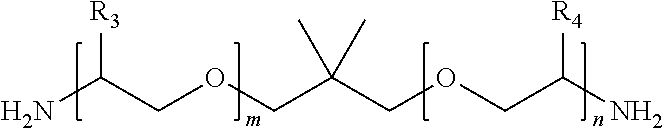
NC(COCC(COCC(N)[R4])(C)C)[R3]
